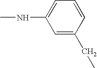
C1=C(NC)C=C(CC)C=C1
